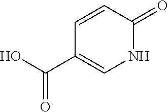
N1C(=O)C=CC(C(O)=O)=C1
